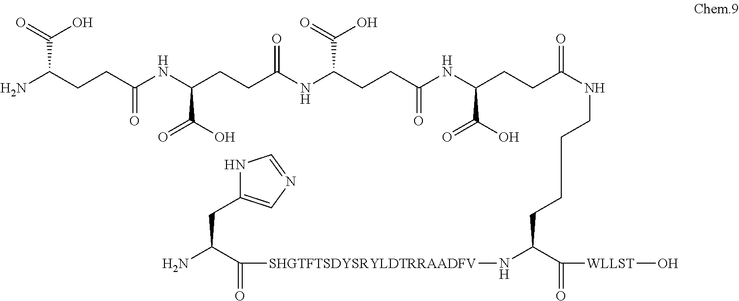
NC(CCC(NC(CCC(NC(CCC(NC(CCC(NCCCCC(C([WLLST]O)=O)N[SHGTFTSDYSRYLDTRRAADFV]C(C(N)CC1=CN=CN1)=O)=O)C(=O)O)=O)C(O)=O)=O)C(=O)O)=O)C(O)=O
